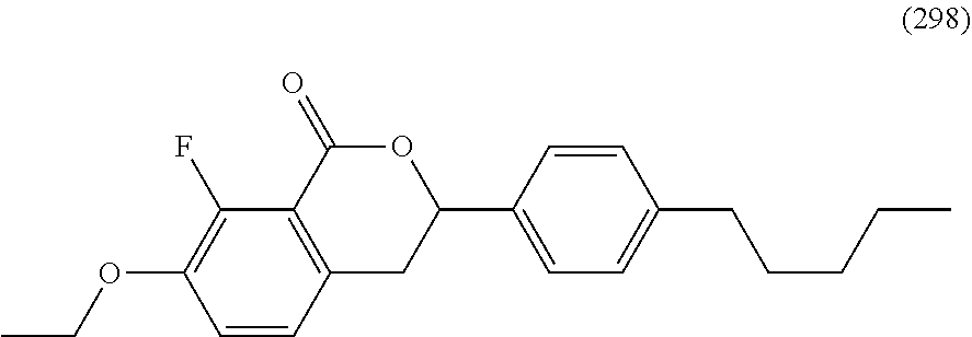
C1=CC2=C(C(F)=C1OCC)C(=O)OC(C1=CC=C(CCCCC)C=C1)C2
